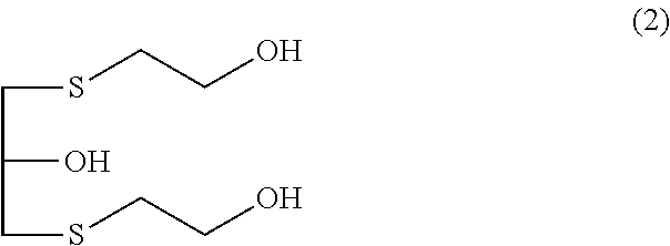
C(SCCO)C(O)CSCCO
